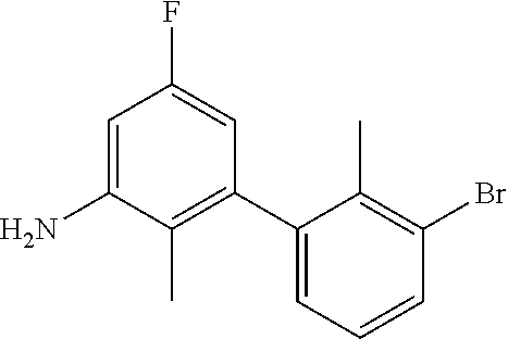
C1(F)=CC(C2=CC=CC(Br)=C2C)=C(C)C(N)=C1
